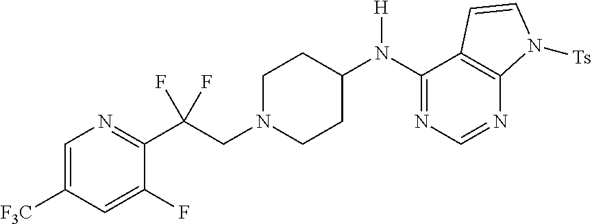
C1(N(C2CCN(CC(C3=NC=C([F3C])C=C3F)(F)F)CC2)[H])=NC=NC2=C1C=CN2[Ts]
